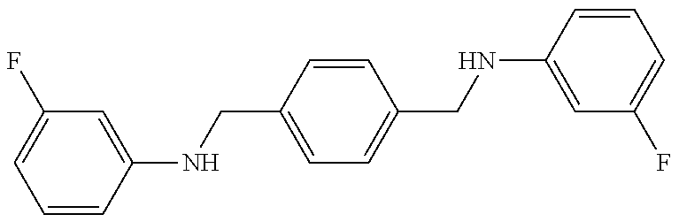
C1=CC(NCC2=CC=C(CNC3=CC(F)=CC=C3)C=C2)=CC(F)=C1
